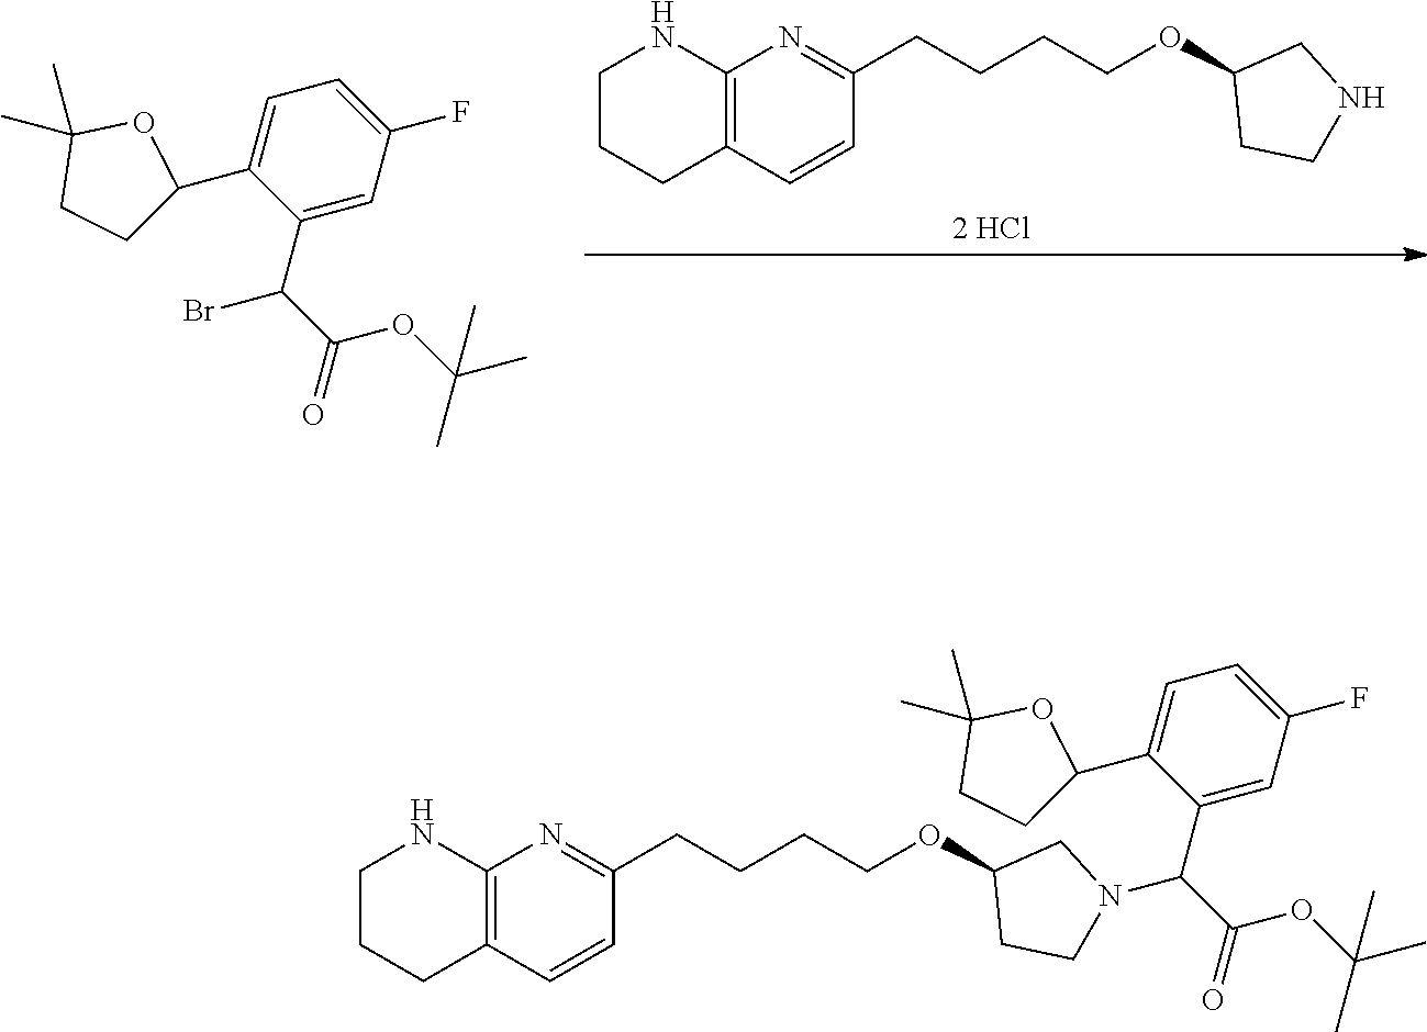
[2 HCl].C12=C(C=CC(CCCCOC3CCNC3)=N1)CCCN2.BrC(C(OC(C)(C)C)=O)C1=CC(F)=CC=C1C1CCC(C)(C)O1.C12=C(C=CC(CCCCOC3CCN(C(C(OC(C)(C)C)=O)C4=CC(F)=CC=C4C4CCC(C)(C)O4)C3)=N1)CCCN2
